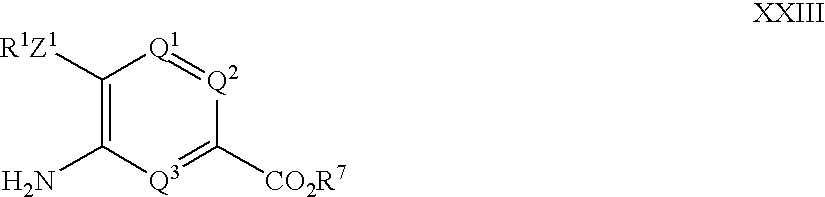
C1([R1Z1])=C(N)[Q3]=C([CO2R7])[Q2]=[Q1]1
